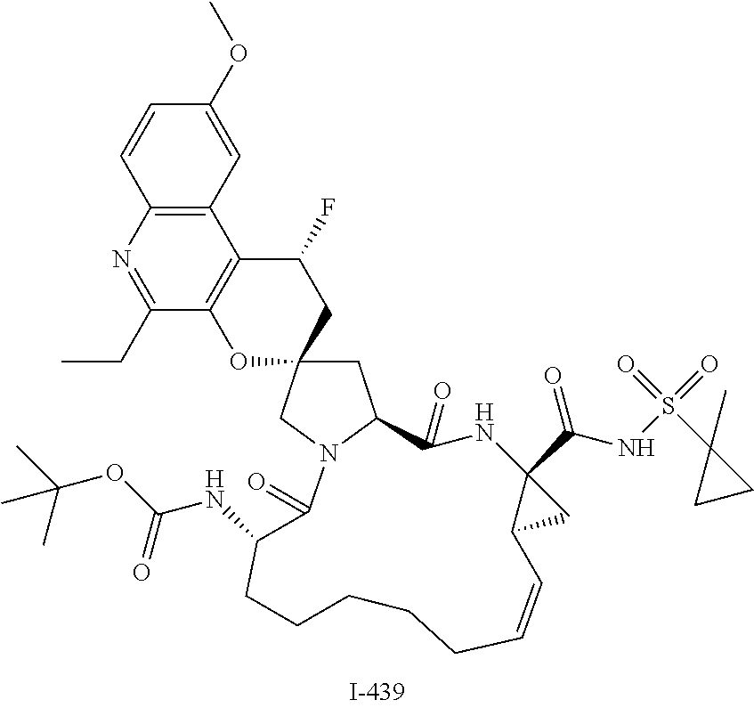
C1=CC2=C(C=C1OC)C1=C(C(CC)=N2)OC2(CC1F)CC1N(C2)C(=O)C(NC(OC(C)(C)C)=O)CCCCCC=CC2C(C(NS(C3(C)CC3)(=O)=O)=O)(C2)NC1=O
